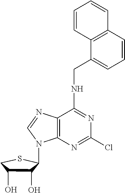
C12=C(N=C(Cl)N=C1NCC1=CC=CC3=C1C=CC=C3)N(C1C(O)C(O)CS1)C=N2
